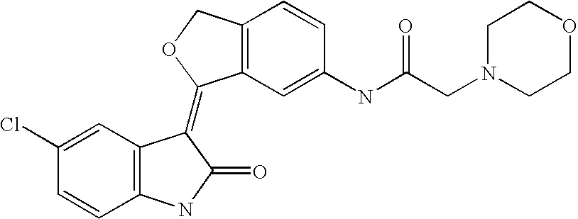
C1=CC2=C(C(=C3C4=C(CO3)C=CC(NC(CN3CCOCC3)=O)=C4)C(=O)N2)C=C1Cl
